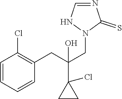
C1=CC=CC(CC(CN2NC=NC2=S)(O)C2(Cl)CC2)=C1Cl
